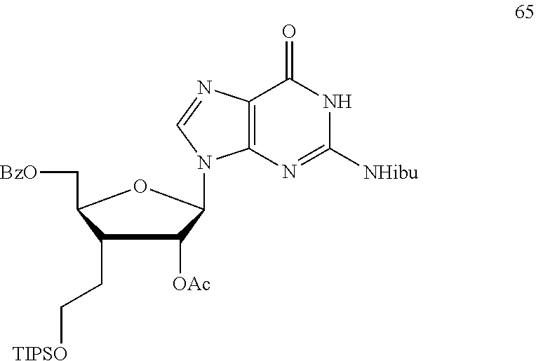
C1(CC[TIPSO])C([OAc])C(N2C3=C(C(=O)NC([NHibu])=N3)N=C2)OC1C[BzO]
